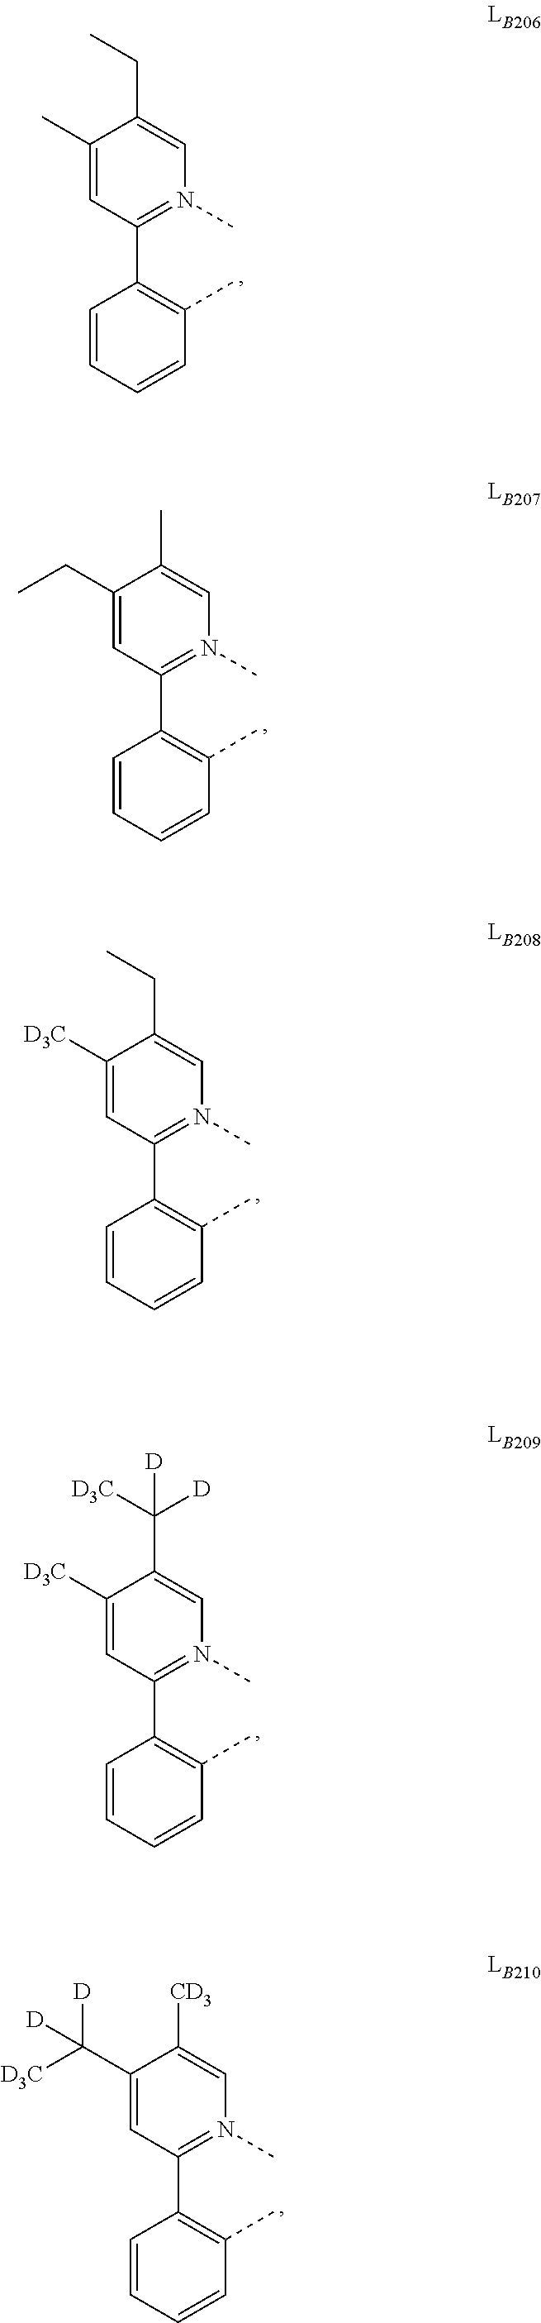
C1=CC=CC(C)=C1C1=N(C)C=C(CC)C(C)=C1.C1=CC=CC(C)=C1C1=N(C)C=C(C)C(CC)=C1.C1=CC=CC(C)=C1C1=N(C)C=C(CC)C([D3C])=C1.C1=CC=CC(C)=C1C1=N(C)C=C(C([D3C])([D])[D])C([D3C])=C1.C1=CC=CC(C)=C1C1=N(C)C=C([CD3])C(C([D3C])([D])[D])=C1
